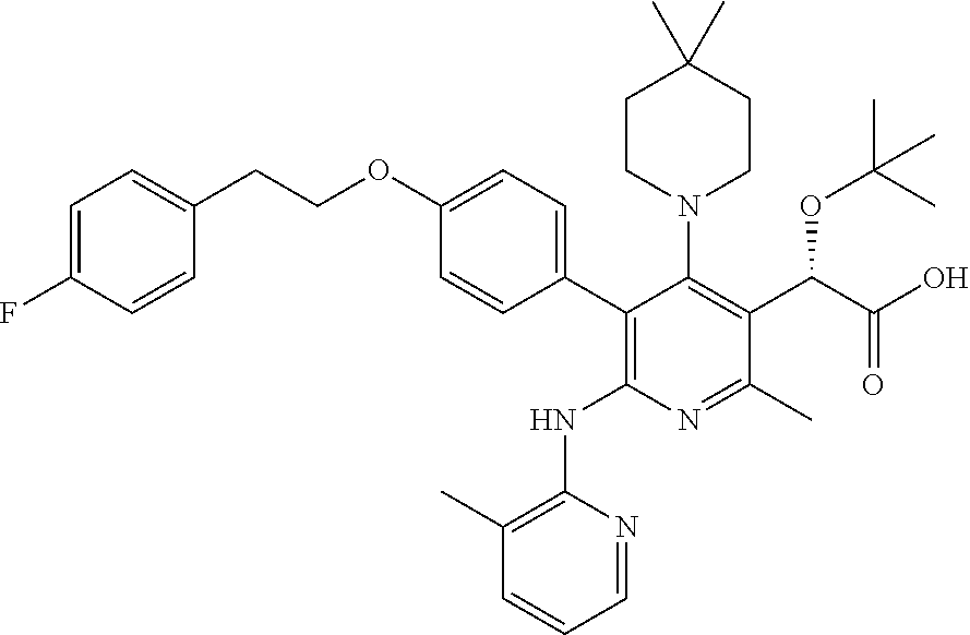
C1=C(F)C=CC(CCOC2=CC=C(C3=C(NC4=C(C)C=CC=N4)N=C(C)C(C(OC(C)(C)C)C(O)=O)=C3N3CCC(C)(C)CC3)C=C2)=C1
